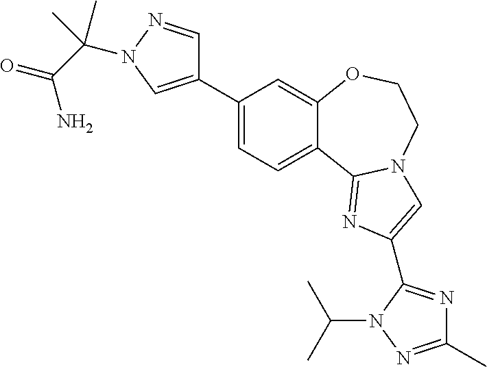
C1(C2=CN(C(C(=O)N)(C)C)N=C2)=CC=C2C(=C1)OCCN1C2=NC(C2=NC(C)=NN2C(C)C)=C1
